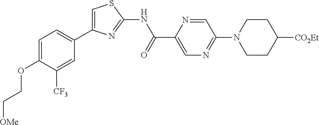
C1=C(OCC[OMe])C([CF3])=CC(C2=CSC(NC(C3=CN=C(N4CCC([CO2Et])CC4)C=N3)=O)=N2)=C1
